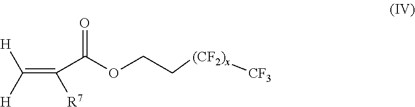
C(=C(C(OCC[(CF2)x][CF3])=O)[R7])([H])[H]
